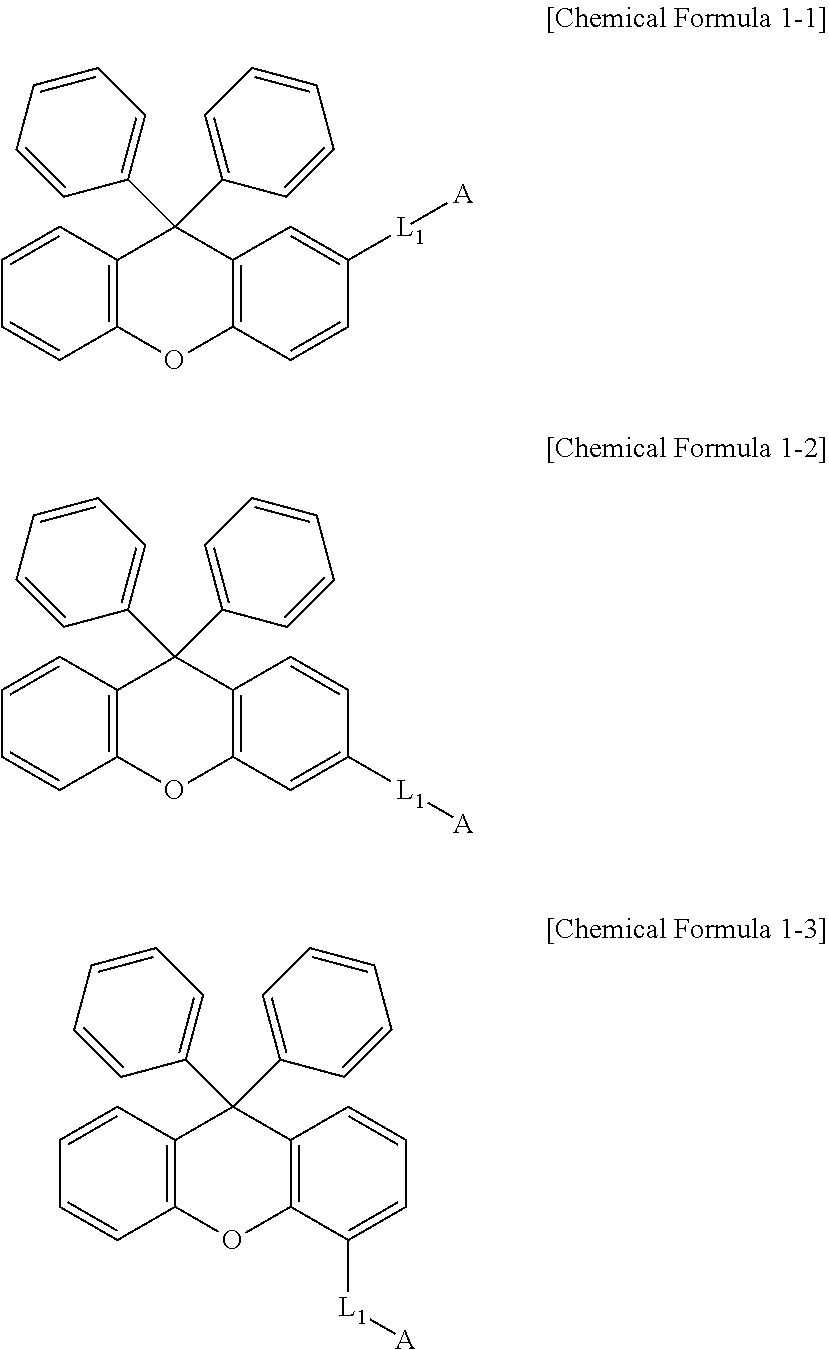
C1=CC2=C(C=C1)C(C1=CC=CC=C1)(C1=CC=CC=C1)C1=C(O2)C=CC([L1][A])=C1.C1=CC2=C(C=C1)C(C1=CC=CC=C1)(C1=CC=CC=C1)C1=C(O2)C=C([L1][A])C=C1.C1=CC2=C(C=C1)C(C1=CC=CC=C1)(C1=CC=CC=C1)C1=C(O2)C([L1][A])=CC=C1
